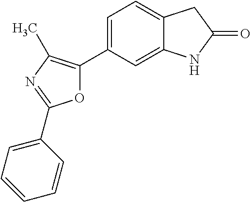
C1=C(C2=C(C)N=C(C3=CC=CC=C3)O2)C=C2C(=C1)CC(=O)N2
